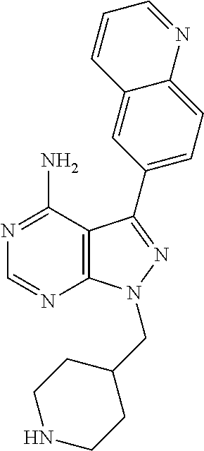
C12=C(C(N)=NC=N1)C(C1=CC=C3C(=C1)C=CC=N3)=NN2CC1CCNCC1
